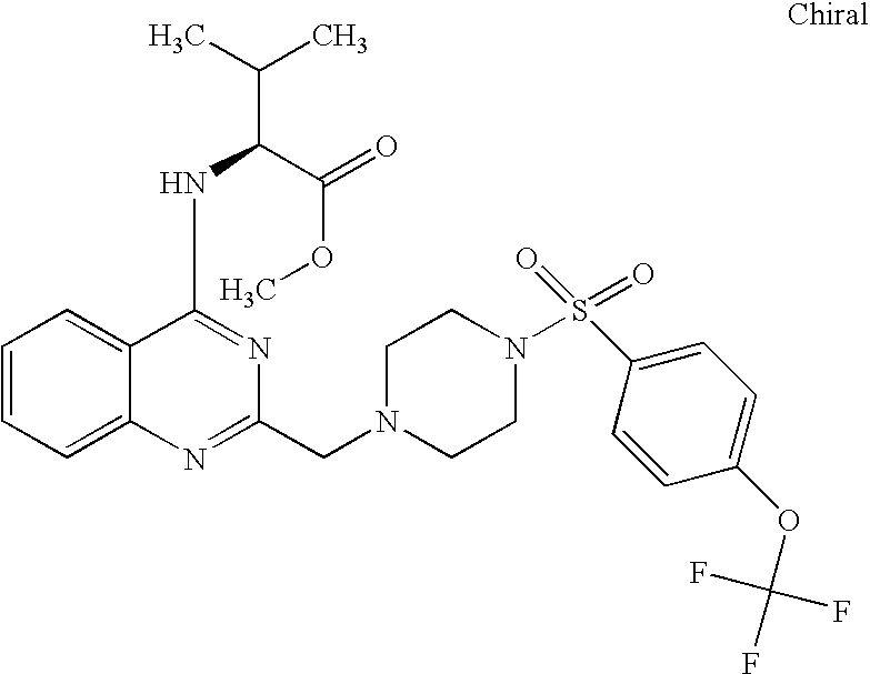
C1=CC=C2C(=C1)C(NC(C(OC)=O)C(C)C)=NC(CN1CCN(S(C3=CC=C(OC(F)(F)F)C=C3)(=O)=O)CC1)=N2
